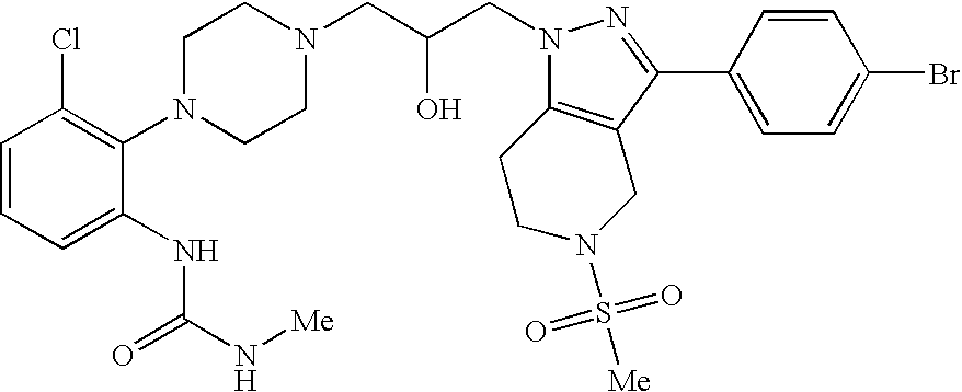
C1=CC=C(NC(N[Me])=O)C(N2CCN(CC(CN3N=C(C4=CC=C(Br)C=C4)C4=C3CCN(S([Me])(=O)=O)C4)O)CC2)=C1Cl
